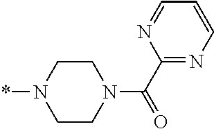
C1CN(*)CCN1C(C1=NC=CC=N1)=O
